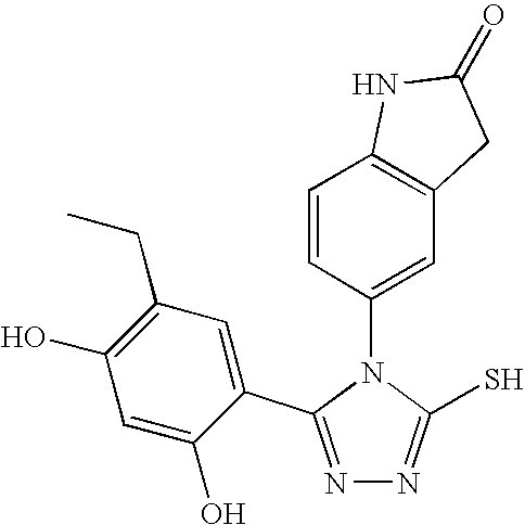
N1=C(C2=CC(CC)=C(O)C=C2O)N(C2=CC3=C(C=C2)NC(=O)C3)C(S)=N1
